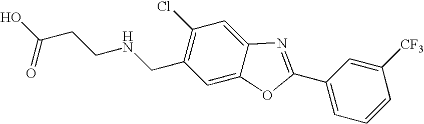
OC(CCNCC1=C(Cl)C=C2C(=C1)OC(C1=CC=CC([CF3])=C1)=N2)=O
